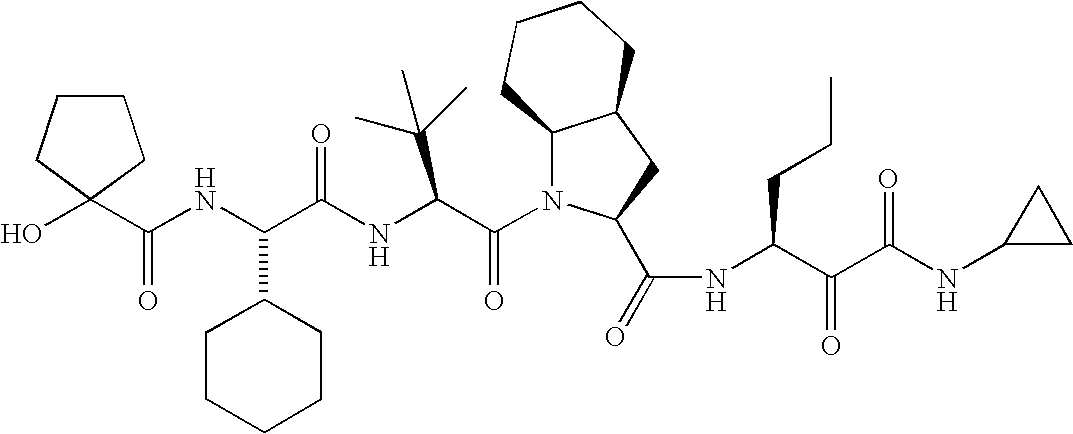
C1(C(NC(C(NC(C(N2C3C(CC2C(=O)NC(C(C(NC2CC2)=O)=O)CCC)CCCC3)=O)C(C)(C)C)=O)C2CCCCC2)=O)(O)CCCC1
